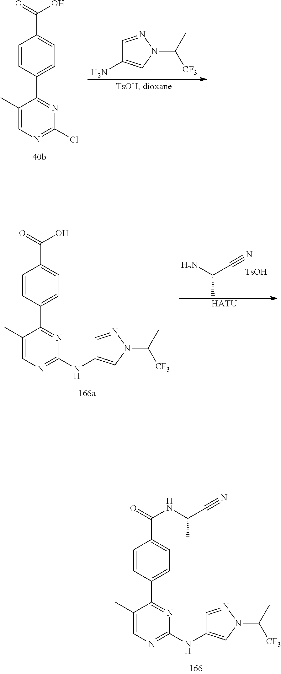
C1(C)=CN=C(Cl)N=C1C1=CC=C(C(=O)O)C=C1.C1=NN(C(C)[CF3])C=C1N.C1(C)=CN=C(NC2=CN(C(C)[CF3])N=C2)N=C1C1=CC=C(C(=O)O)C=C1.C(C)(N)C#N.[TsOH].[HATU].C1(C)=CN=C(NC2=CN(C(C)[CF3])N=C2)N=C1C1=CC=C(C(=O)NC(C#N)C)C=C1
